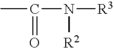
CC(N([R3])[R2])=O
